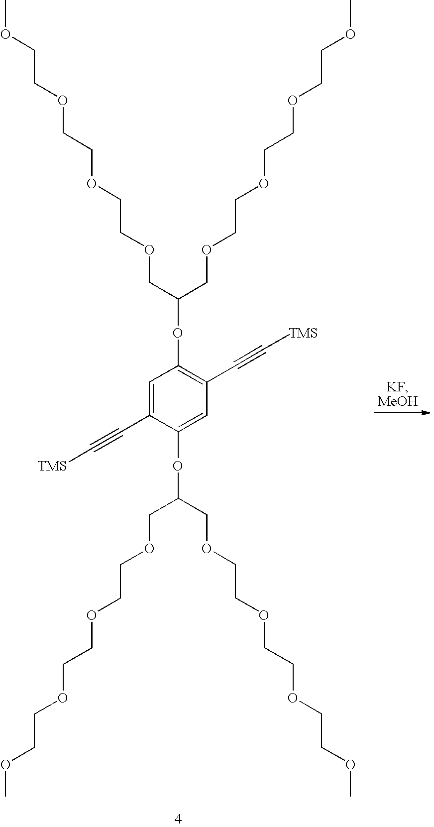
COCCOCCOCCOCC(COCCOCCOCCOC)OC1=C(C#C[TMS])C=C(OC(COCCOCCOCCOC)COCCOCCOCCOC)C(C#C[TMS])=C1
